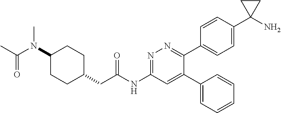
C1(N(C(C)=O)C)CCC(CC(NC2=NN=C(C3=CC=C(C4(N)CC4)C=C3)C(C3=CC=CC=C3)=C2)=O)CC1
